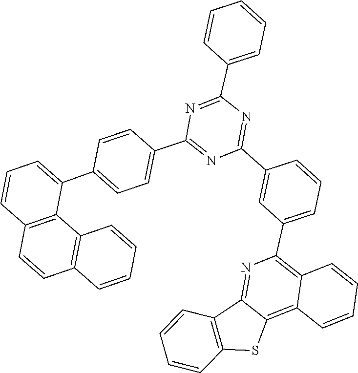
C1=CC(C2=NC(C3=CC=C(C4=CC=CC5=C4C4=C(C=CC=C4)C=C5)C=C3)=NC(C3=CC(C4=C5C(=C6C(=N4)C4=C(C=CC=C4)S6)C=CC=C5)=CC=C3)=N2)=CC=C1
